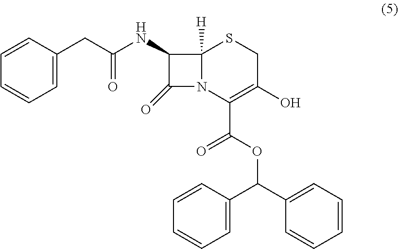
C1(CC(NC2C(=O)N3C2([H])SCC(O)=C3C(=O)OC(C2=CC=CC=C2)C2=CC=CC=C2)=O)=CC=CC=C1
